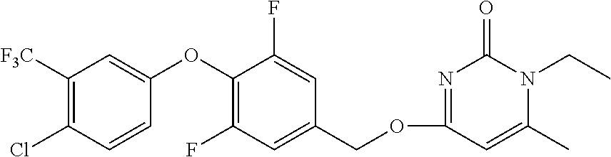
C1([F3C])=C(Cl)C=CC(OC2=C(F)C=C(COC3=NC(=O)N(CC)C(C)=C3)C=C2F)=C1
